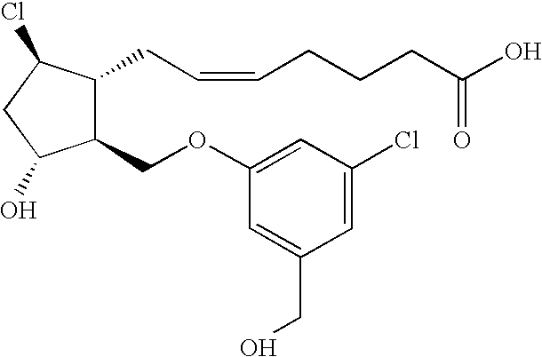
C1(OCC2C(CC=CCCCC(O)=O)C(Cl)CC2O)=CC(Cl)=CC(CO)=C1
